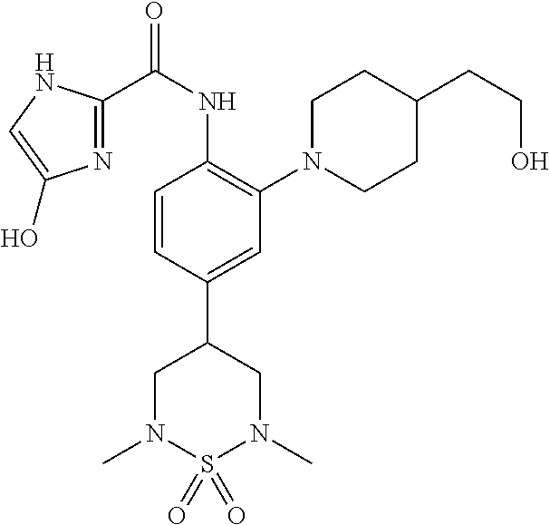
C1=CC(C2CN(C)S(=O)(=O)N(C)C2)=CC(N2CCC(CCO)CC2)=C1NC(C1=NC(O)=CN1)=O
